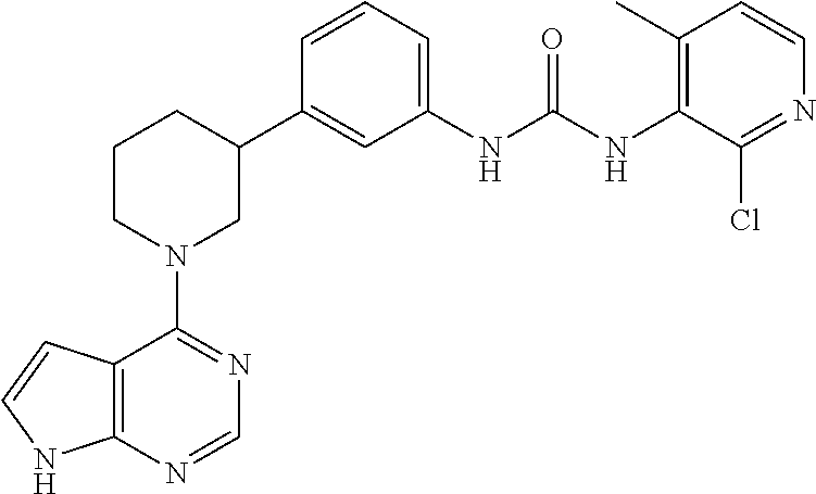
C12=C(N=CN=C1N1CC(C3=CC(NC(NC4=C(C)C=CN=C4Cl)=O)=CC=C3)CCC1)NC=C2
